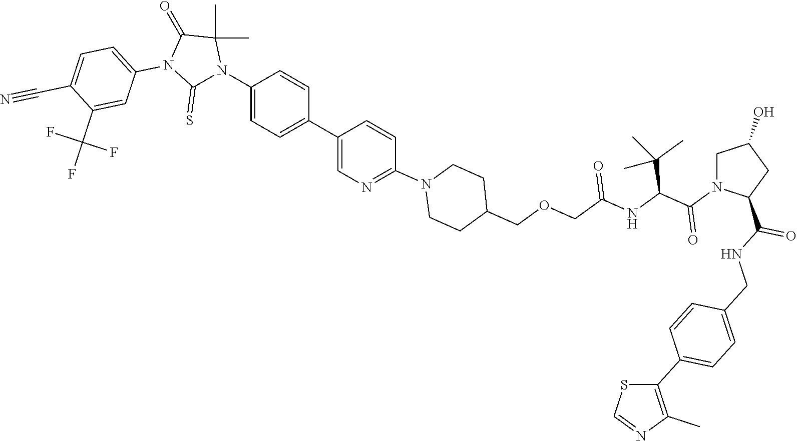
C1(N2C(=S)N(C3=CC=C(C#N)C(C(F)(F)F)=C3)C(=O)C2(C)C)=CC=C(C2=CN=C(N3CCC(COCC(NC(C(N4C(C(NCC5=CC=C(C6=C(C)N=CS6)C=C5)=O)CC(O)C4)=O)C(C)(C)C)=O)CC3)C=C2)C=C1
